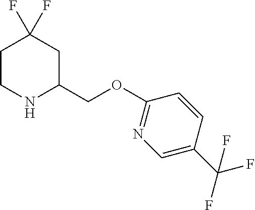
C1CNC(COC2=NC=C(C(F)(F)F)C=C2)CC1(F)F
